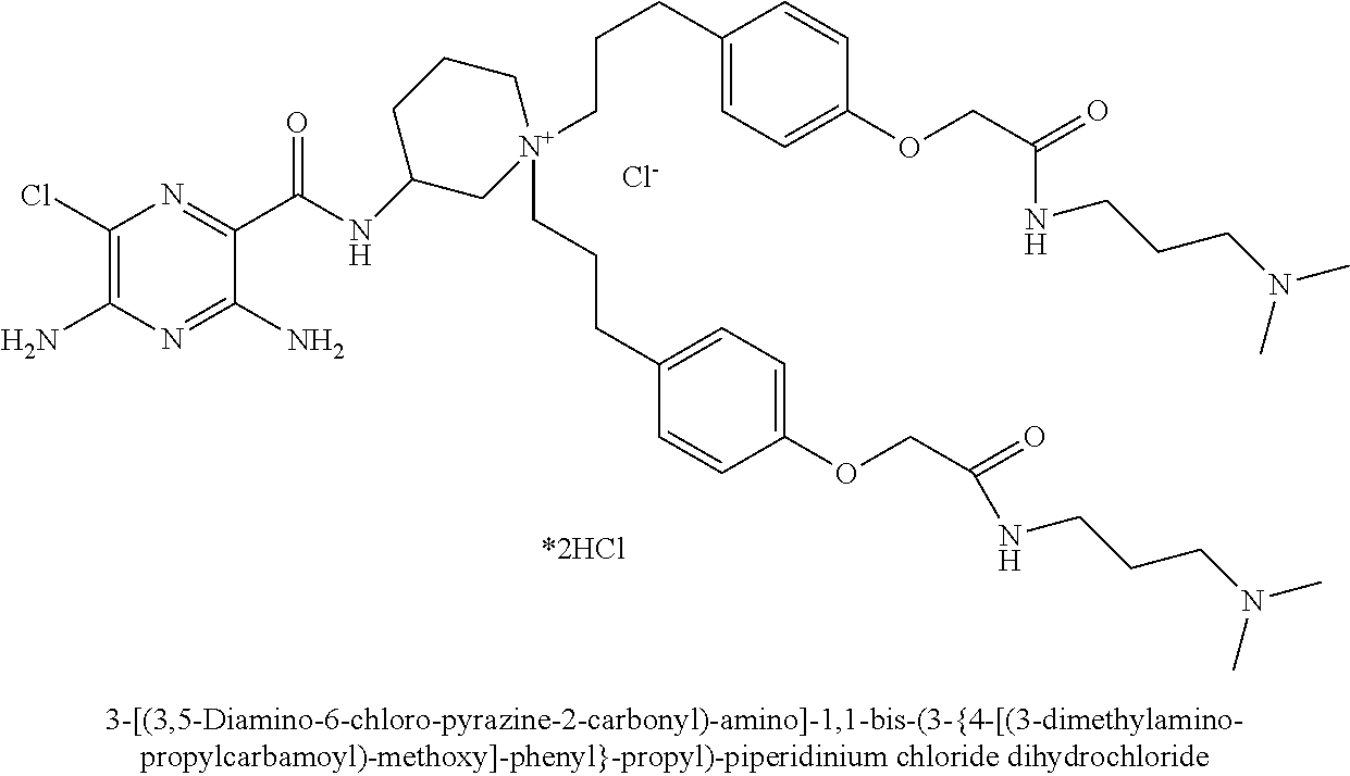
C1(Cl)=C(N)N=C(N)C(C(=O)NC2C[N+](CCCC3=CC=C(OCC(=O)NCCCN(C)C)C=C3)(CCCC3=CC=C(OCC(=O)NCCCN(C)C)C=C3)CCC2)=N1.[Cl-]
